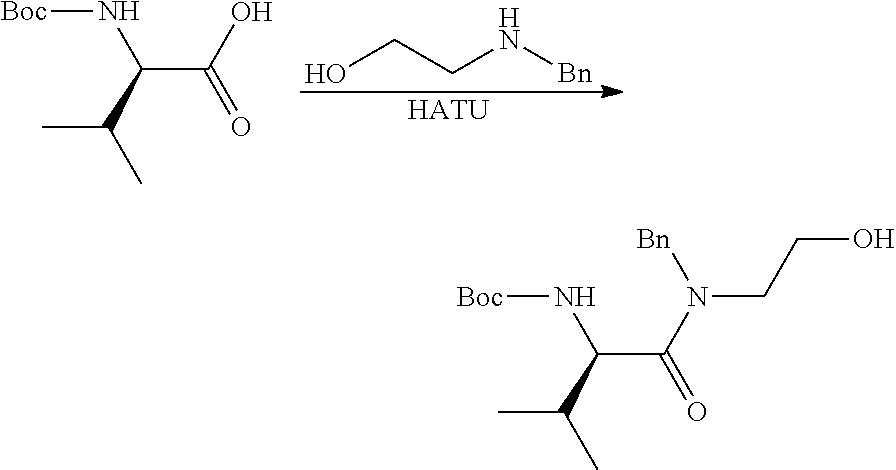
OCCN[Bn].[HATU].[Boc]NC(C(O)=O)C(C)C.[Boc]NC(C(N([Bn])CCO)=O)C(C)C
